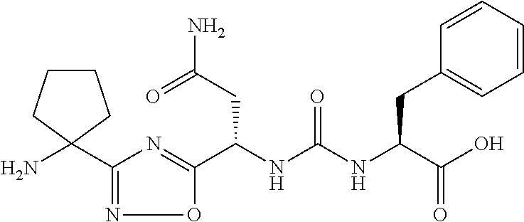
C(NC(NC(C(O)=O)CC1=CC=CC=C1)=O)(CC(N)=O)C1=NC(C2(N)CCCC2)=NO1
